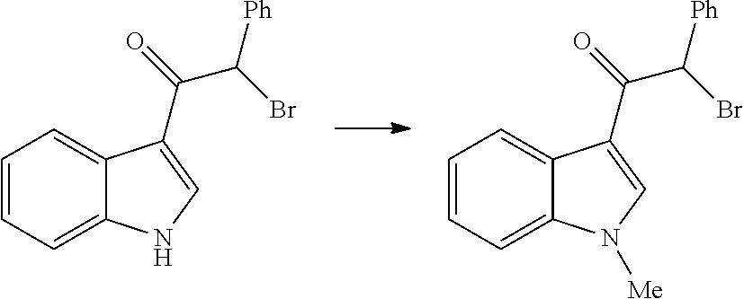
C1=CC=C2C(=C1)C(C(C([Ph])Br)=O)=CN2.C1=CC=C2C(=C1)C(C(C([Ph])Br)=O)=CN2[Me]
